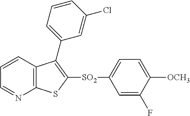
C1=CC2=C(N=C1)SC([SO2]C1=CC=C([OCH3])C(F)=C1)=C2C1=CC=CC(Cl)=C1
